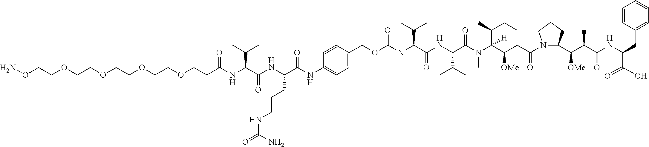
C(C(C(N(C(C(NC(C(N(C(OCC1=CC=C(NC(C(NC(C(NC(CCOCCOCCOCCOCCON)=O)C(C)C)=O)CCCNC(=O)N)=O)C=C1)=O)C)C(C)C)=O)C(C)C)=O)C)(C(CC)C)[H])[OMe])C(N1C(C(C(C(NC(C(=O)O)CC2=CC=CC=C2)=O)C)[OMe])CCC1)=O
